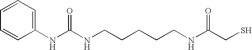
C1(NC(NCCCCCNC(CS)=O)=O)=CC=CC=C1
